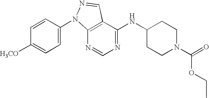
C12=C(C(NC3CCN(C(=O)OCC)CC3)=NC=N1)C=NN2C1=CC=C([H3CO])C=C1
